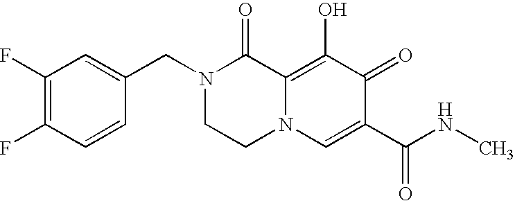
C1=C(CN2CCN3C(=C(O)C(=O)C(C(NC)=O)=C3)C2=O)C=CC(F)=C1F
